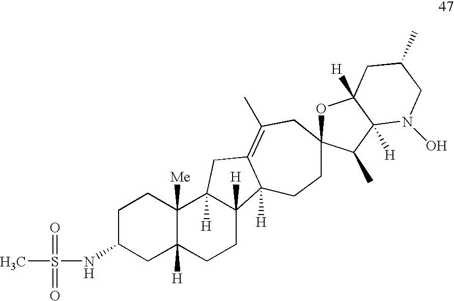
C1C(NS(C)(=O)=O)CC2([H])C([Me])(C1)C1([H])C([H])(CC2)C2([H])C(=C(C)CC3(CC2)OC2([H])C([H])(C3C)N(O)CC(C)C2)C1
